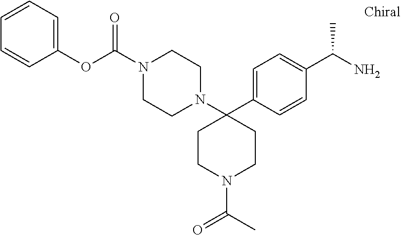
C1=C(C2(N3CCN(C(=O)OC4=CC=CC=C4)CC3)CCN(C(C)=O)CC2)C=CC(C(N)C)=C1
